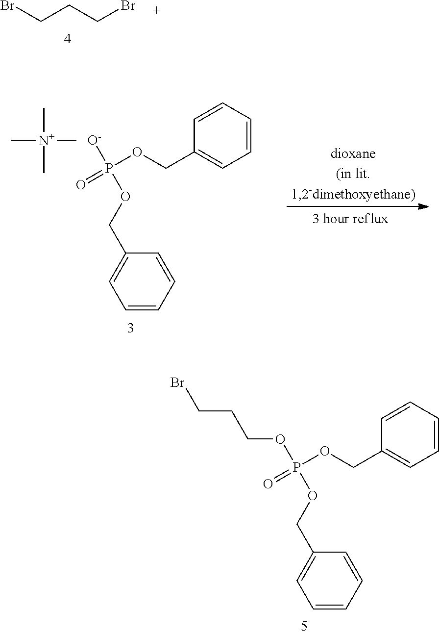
C1=CC=CC=C1COP(OCC1=CC=CC=C1)(OCCCBr)=O.BrCCCBr.C1=CC=CC=C1COP(OCC1=CC=CC=C1)([O-])=O.C[N+](C)(C)C
